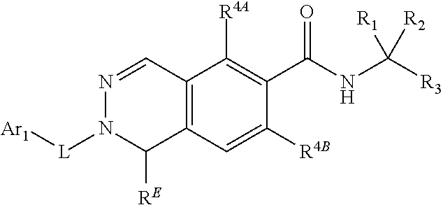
C12=C(C=C([R4B])C(C(NC([R1])([R3])[R2])=O)=C1[R4A])C([RE])N([L][Ar1])N=C2
